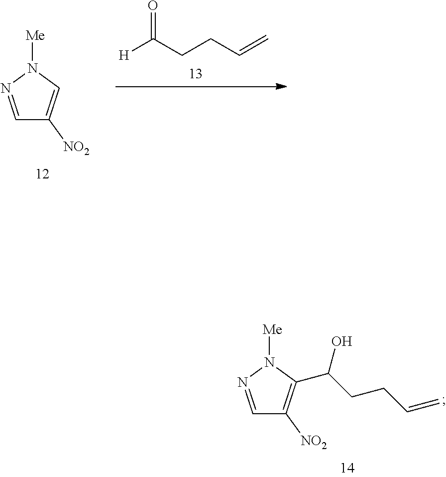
C1=NN([Me])C=C1[NO2].[H]C(CCC=C)=O.C1=NN([Me])C(C(CCC=C)O)=C1[NO2]
